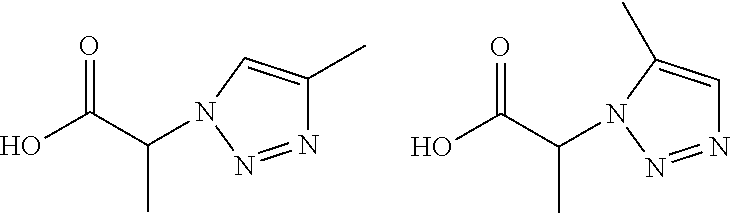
N1=NN(C(C(O)=O)C)C=C1C.N1=NN(C(C(O)=O)C)C(C)=C1
